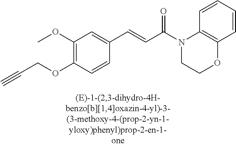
C1(OC)=C(OCC#C)C=CC(C=CC(=O)N2CCOC3=C2C=CC=C3)=C1
